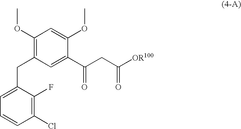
C1(Cl)=C(F)C(CC2=C(OC)C=C(OC)C(C(CC([OR100])=O)=O)=C2)=CC=C1
